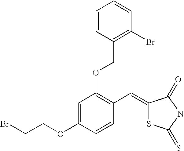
O(C1=C(C=C2SC(=S)NC2=O)C=CC(OCCBr)=C1)CC1=C(Br)C=CC=C1
